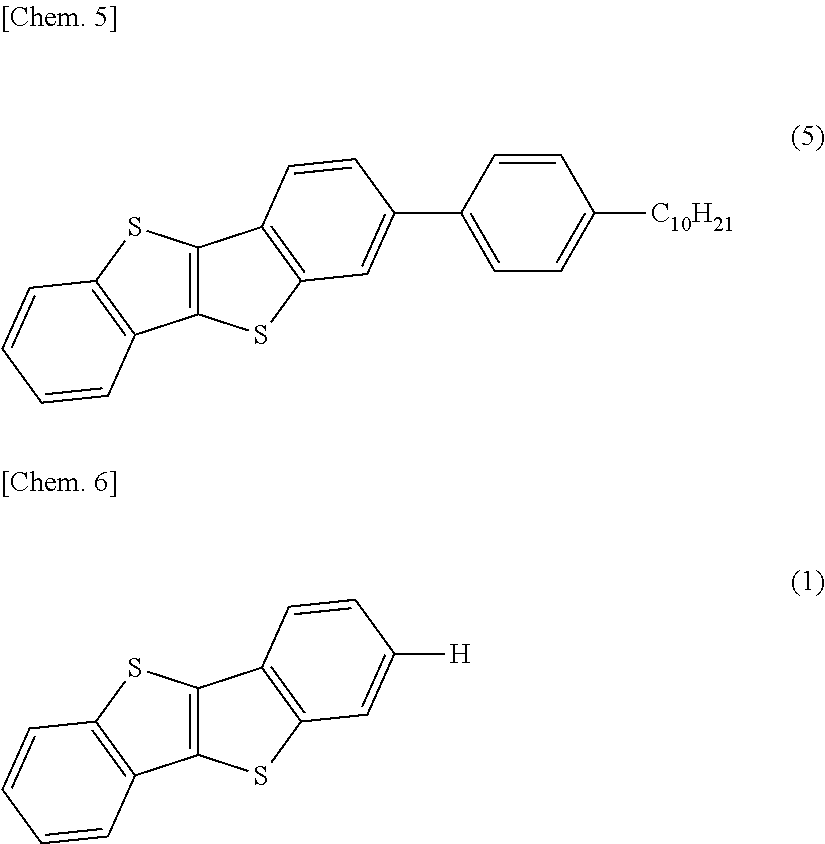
C12=C(SC3=C1C=CC=C3)C1=C(S2)C=C(C2=CC=C([C10H21])C=C2)C=C1.C12=C(SC3=C1C=CC=C3)C1=C(S2)C=C([H])C=C1
